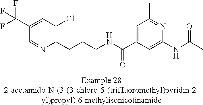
C1(C(F)(F)F)=CC(Cl)=C(CCCNC(C2=CC(C)=NC(NC(=O)C)=C2)=O)N=C1
